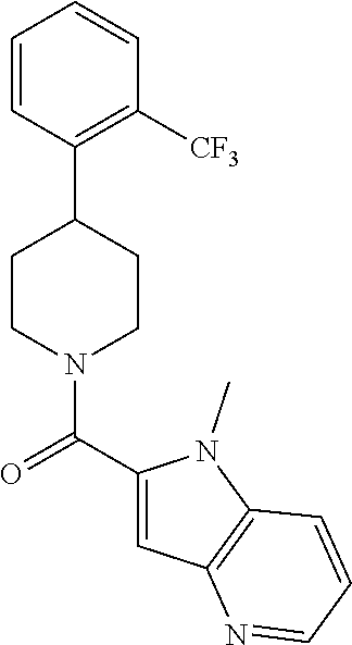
C1CN(C(=O)C2=CC3=C(N2C)C=CC=N3)CCC1C1=C([CF3])C=CC=C1
